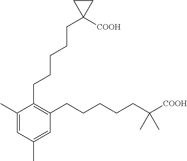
C1(C)=CC(C)=CC(CCCCCC([COOH])(C)C)=C1CCCCCC1([COOH])CC1
